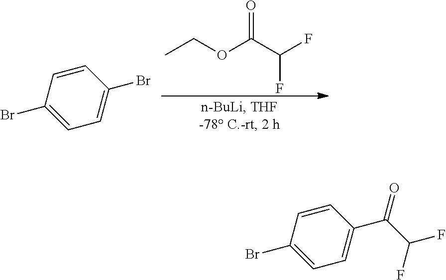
CCOC(C(F)F)=O.C1(Br)=CC=C(Br)C=C1.C1(Br)=CC=C(C(C(F)F)=O)C=C1
